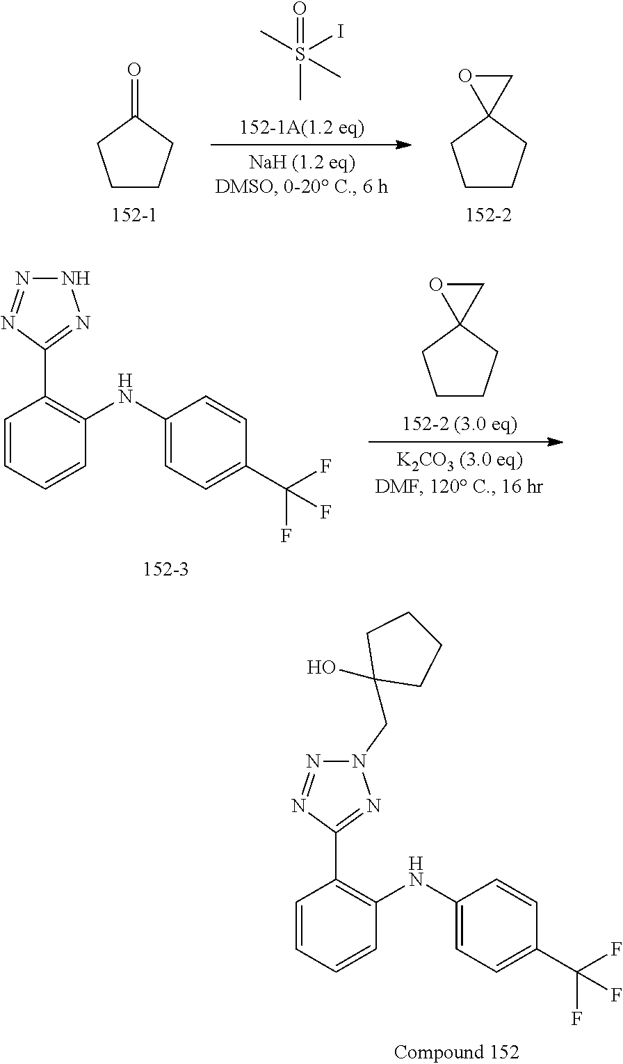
C1=CC=CC(NC2=CC=C(C(F)(F)F)C=C2)=C1C1=NN(CC2(O)CCCC2)N=N1.C1CCC(=O)C1.S(=O)(I)(C)(C)C.C1CCC2(C1)CO2.C1=CC=CC(NC2=CC=C(C(F)(F)F)C=C2)=C1C1=NNN=N1.C1CCC2(C1)CO2
